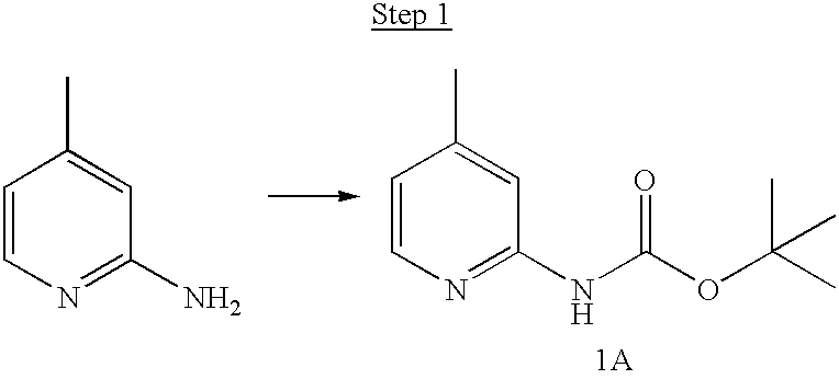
C1=CN=C(N)C=C1C.C1=CN=C(NC(OC(C)(C)C)=O)C=C1C.[1A]
